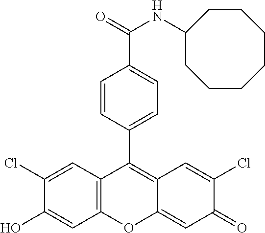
C12=C(C=C(Cl)C(O)=C1)C(C1=CC=C(C(=O)NC3CCCCCCC3)C=C1)=C1C(=CC(=O)C(Cl)=C1)O2
